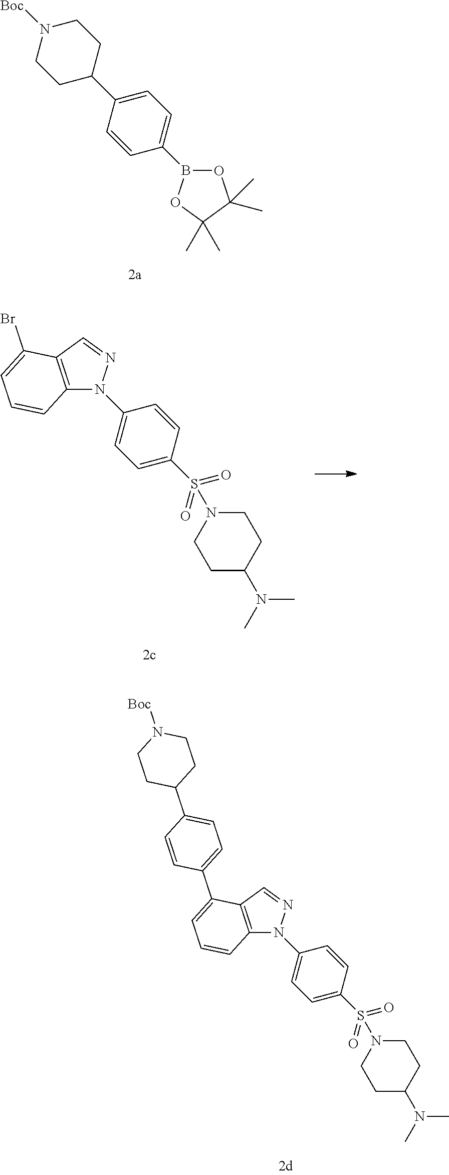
C1CC(C2=CC=C(B3OC(C)(C)C(C)(C)O3)C=C2)CCN1[Boc].C12=C(C=NN1C1=CC=C(S(=O)(=O)N3CCC(N(C)C)CC3)C=C1)C(C1=CC=C(C3CCN([Boc])CC3)C=C1)=CC=C2.C12=C(C=NN1C1=CC=C(S(=O)(=O)N3CCC(N(C)C)CC3)C=C1)C(Br)=CC=C2
